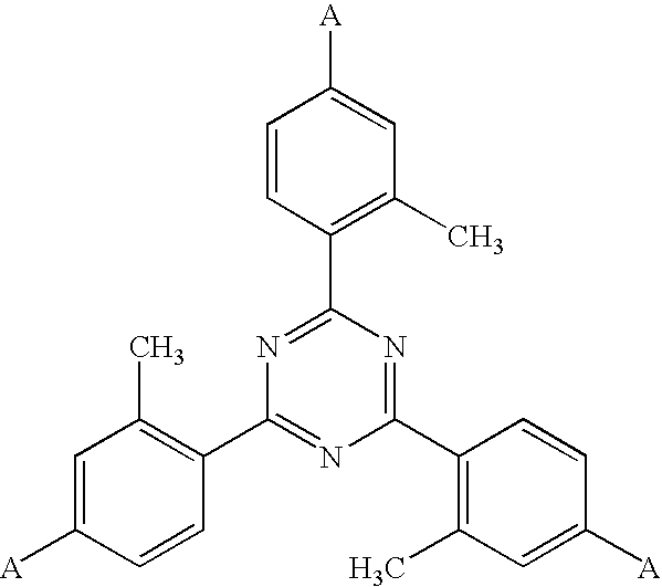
C1(C2=C(C)C=C([A])C=C2)=NC(C2=C(C)C=C([A])C=C2)=NC(C2=C(C)C=C([A])C=C2)=N1
